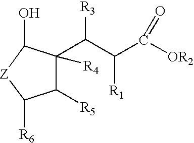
C1([R5])C(C(C([R1])C([OR2])=O)[R3])([R4])C(O)[Z]C1[R6]
